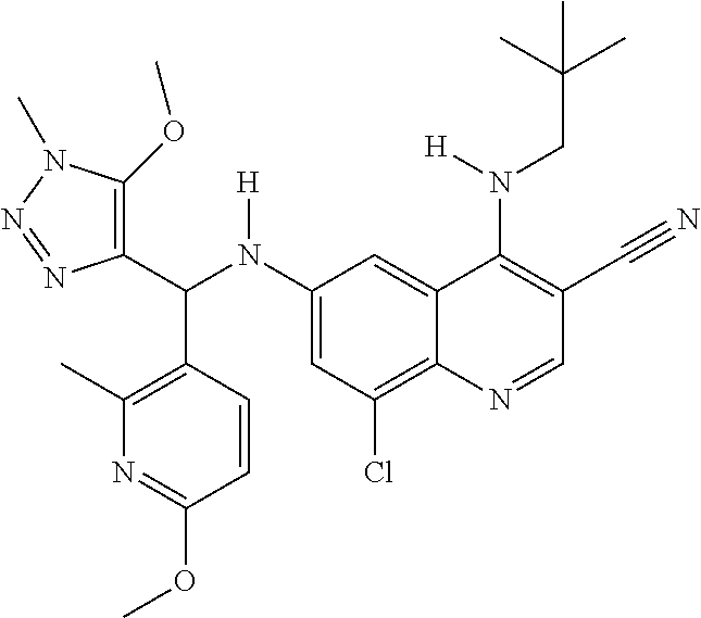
C1(N(C(C2=C(OC)N(C)N=N2)C2=C(C)N=C(OC)C=C2)[H])=CC(Cl)=C2C(=C1)C(N(CC(C)(C)C)[H])=C(C#N)C=N2
